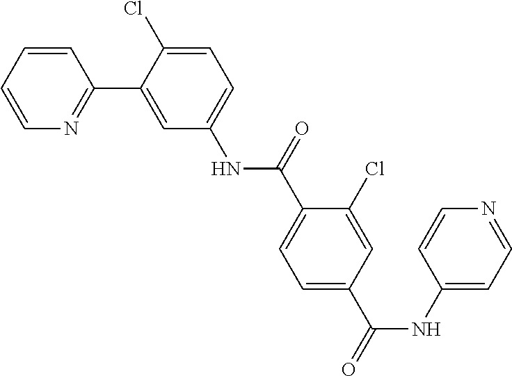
C1=CC=CN=C1C1=CC(NC(C2=CC=C(C(=O)NC3=CC=NC=C3)C=C2Cl)=O)=CC=C1Cl
